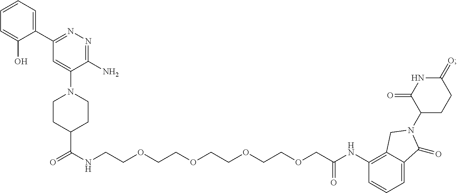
O(CC(NC1=C2C(=CC=C1)C(=O)N(C1CCC(=O)NC1=O)C2)=O)CCOCCOCCOCCNC(C1CCN(C2=CC(C3=CC=CC=C3O)=NN=C2N)CC1)=O
